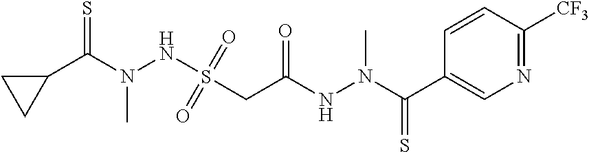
C1CC1C(N(NS(CC(NN(C(C1=CN=C([CF3])C=C1)=S)C)=O)(=O)=O)C)=S
